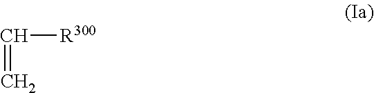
C([R300])=C
